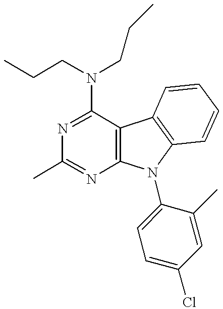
N1=C(N(CCC)CCC)C2=C(N=C1C)N(C1=CC=C(Cl)C=C1C)C1=C2C=CC=C1
